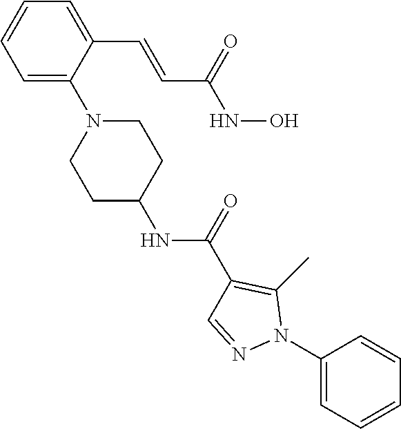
C1=C(N2CCC(NC(=O)C3=C(C)N(C4=CC=CC=C4)N=C3)CC2)C(C=CC(NO)=O)=CC=C1
